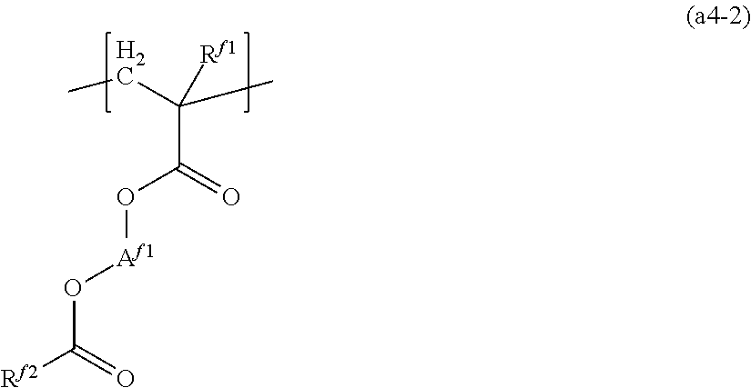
C(C(=O)O[Af1]OC([Rf2])=O)(C)(CC)[Rf1]
